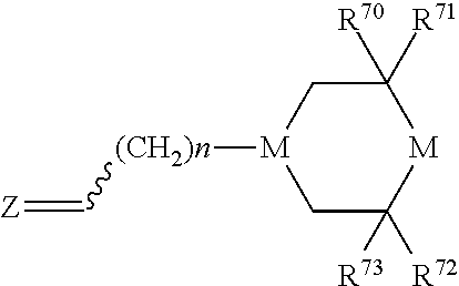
C1([R71])([R70])C[M]([(CH2)n]C=[Z])CC([R72])([R73])[M]1
